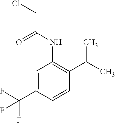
C1=C(C(F)(F)F)C=CC(C(C)C)=C1NC(CCl)=O
